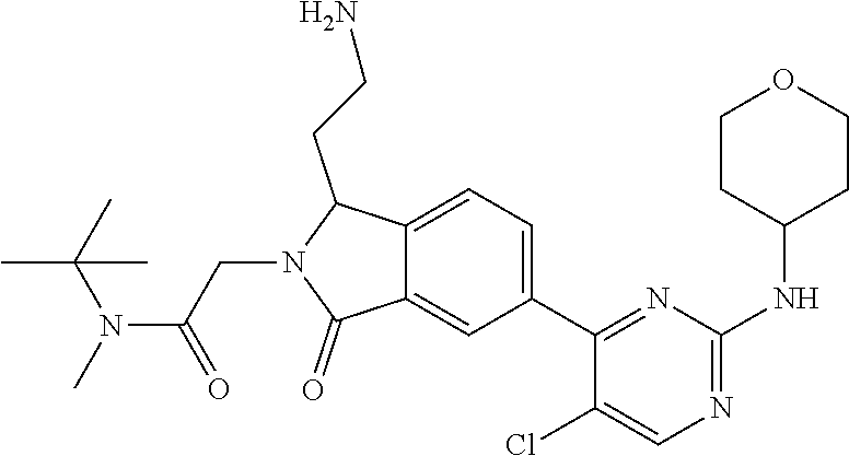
CN(C(CN1C(=O)C2=CC(C3=NC(NC4CCOCC4)=NC=C3Cl)=CC=C2C1CCN)=O)C(C)(C)C
